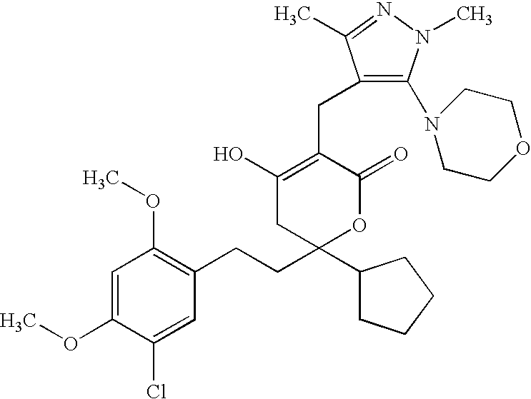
C1=C(OC)C(Cl)=CC(CCC2(C3CCCC3)OC(=O)C(CC3=C(N4CCOCC4)N(C)N=C3C)=C(O)C2)=C1OC
